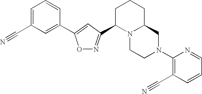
C1=C(C#N)C=C(C2=CC(C3N4C(CCC3)CN(C3=C(C#N)C=CC=N3)CC4)=NO2)C=C1
